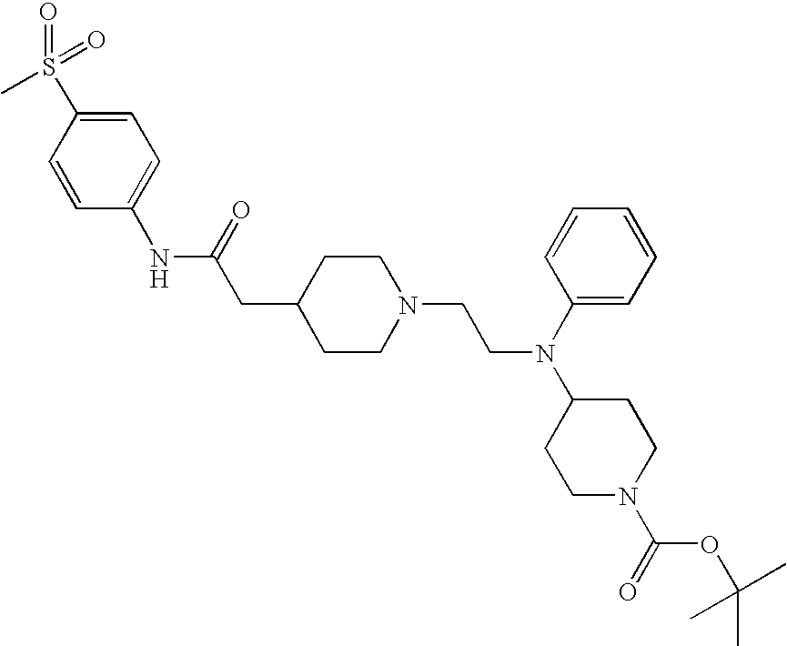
C1=C(S(=O)(=O)C)C=CC(NC(=O)CC2CCN(CCN(C3=CC=CC=C3)C3CCN(C(=O)OC(C)(C)C)CC3)CC2)=C1
